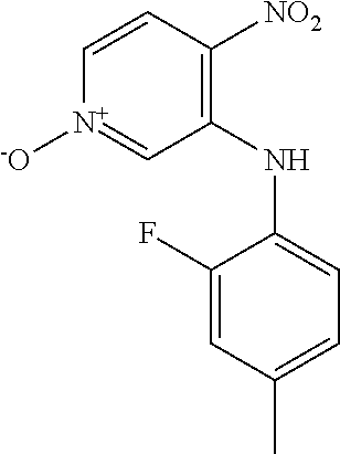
C1(NC2=CC=C(C)C=C2F)=C([NO2])C=C[N+]([-O])=C1
